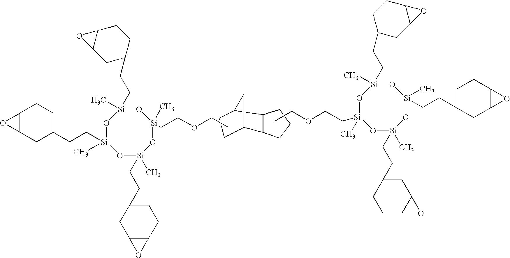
C12C3CCC(C1CCC2)C3.C(COCC)[Si]1(C)O[Si](C)(CCC2CC3C(CC2)O3)O[Si](CCC2CCC3C(C2)O3)(C)O[Si](C)(CCC2CCC3C(C2)O3)O1.O(CC[Si]1(C)O[Si](C)(CCC2CC3C(CC2)O3)O[Si](CCC2CCC3C(C2)O3)(C)O[Si](C)(CCC2CC3C(CC2)O3)O1)CC
